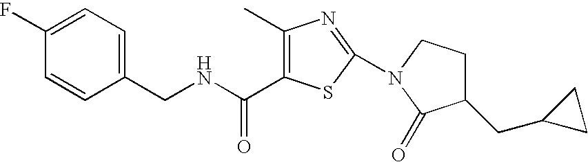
C1(C)=C(C(NCC2=CC=C(F)C=C2)=O)SC(N2CCC(CC3CC3)C2=O)=N1
